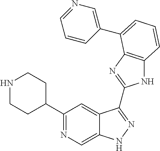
C1(C2=NC=C3C(=C2)C(C2=NC4=C(N2)C=CC=C4C2=CN=CC=C2)=NN3)CCNCC1
